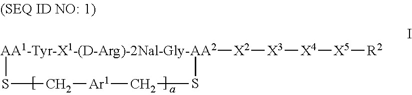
[AA1-Tyr-X1-(D-Arg)-2Nal-Gly-AA2]1([X2][X3][X4][X5][R2])SC[Ar1]CS1
